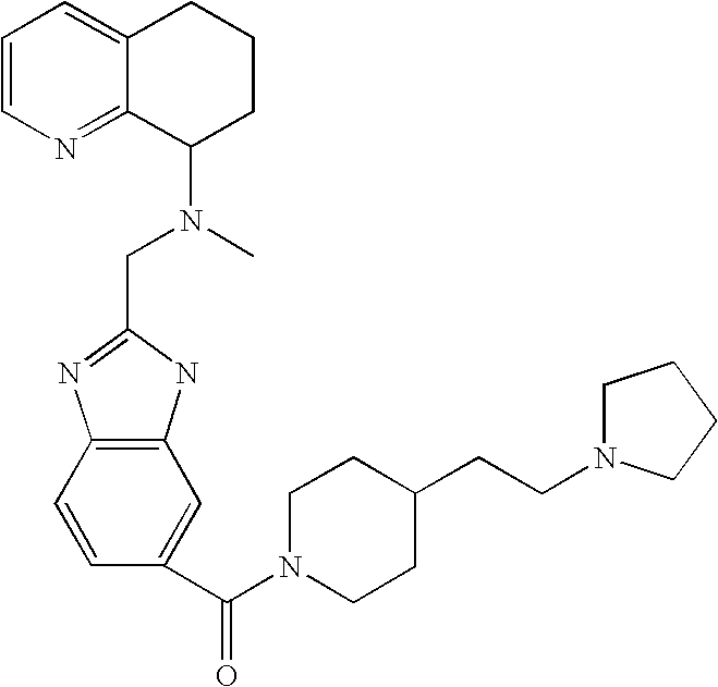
C1=CN=C2C(=C1)CCCC2N(C)CC1=NC2=C(N1)C=C(C(N1CCC(CCN3CCCC3)CC1)=O)C=C2
